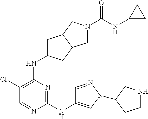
C1(Cl)=C(NC2CC3C(C2)CN(C(=O)NC2CC2)C3)N=C(NC2=CN(C3CNCC3)N=C2)N=C1
